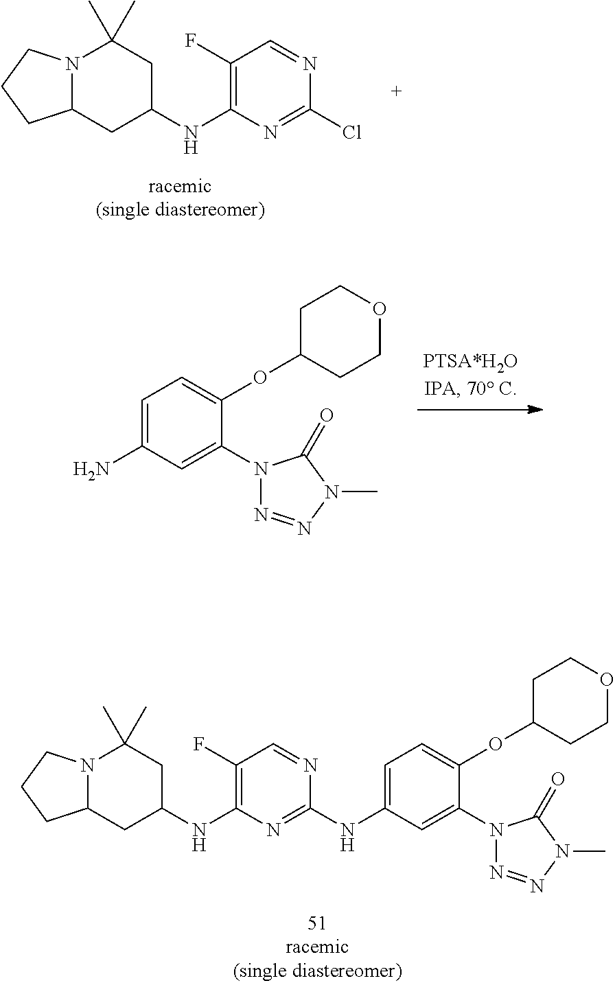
N12C(CC(NC3=C(F)C=NC(Cl)=N3)CC1(C)C)CCC2.C1=C(N)C=C(N2N=NN(C)C2=O)C(OC2CCOCC2)=C1.N12C(CC(NC3=C(F)C=NC(NC4=CC=C(OC5CCOCC5)C(N5N=NN(C)C5=O)=C4)=N3)CC1(C)C)CCC2
